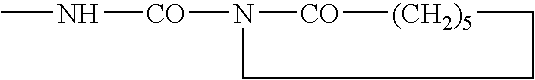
CN[CO]N1CCC[(CH2)5][CO]1
